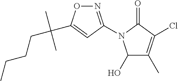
N1=C(N2C(O)C(C)=C(Cl)C2=O)C=C(C(CCCC)(C)C)O1
